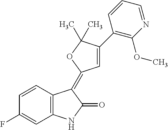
C1=CC(F)=CC2=C1C(=C1C=C(C3=C(OC)N=CC=C3)C(C)(C)O1)C(=O)N2
